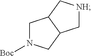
C1[NH]CC2C1CN([Boc])C2
